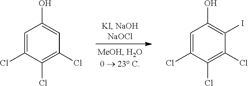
C1=C(Cl)C(Cl)=C(Cl)C=C1O.C1=C(Cl)C(Cl)=C(Cl)C(I)=C1O
